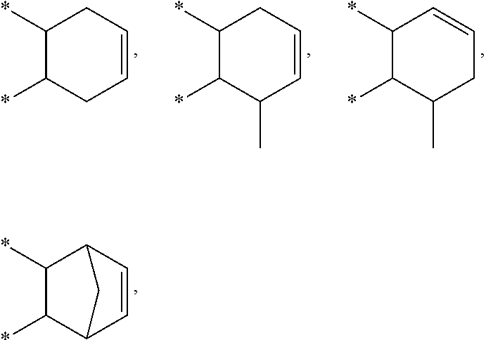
C1(*)C(*)C2C=CC1C2.C1(*)C(*)CC=CC1.C1(*)C(*)C(C)C=CC1.C1(*)C(*)C(C)CC=C1
